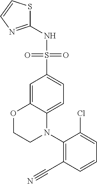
C1=C2C(=CC=C1S(=O)(=O)NC1=NC=CS1)N(C1=C(C#N)C=CC=C1Cl)CCO2
